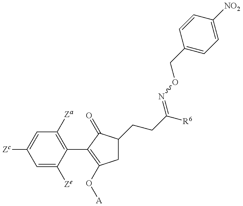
C1=C([Ze])C(C2=C(O[A])CC(CCC([R6])=NOCC3=CC=C([NO2])C=C3)C2=O)=C([Za])C=C1[Zc]
